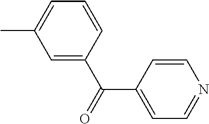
C1(C(C2=CC=NC=C2)=O)=CC(C)=CC=C1
